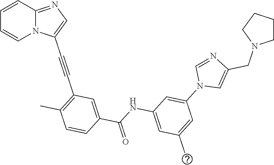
C1=CC2=NC=C(C#CC3=C(C)C=CC(C(NC4=CC(C)=CC(N5C=C(CN6CCCC6)N=C5)=C4)=O)=C3)N2C=C1
